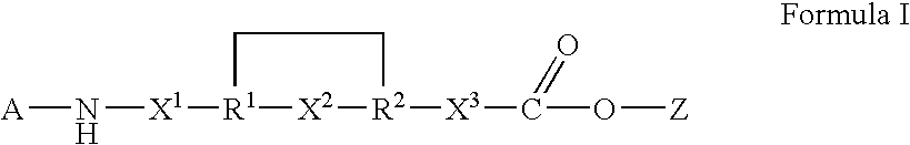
[A]N[X1][R1]1[X2][R2]([X3]C(O[Z])=O)CC1
